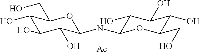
C1(O)C(CO)OC(N(C2C(O)C(O)C(O)C(CO)O2)[Ac])C(O)C1O
